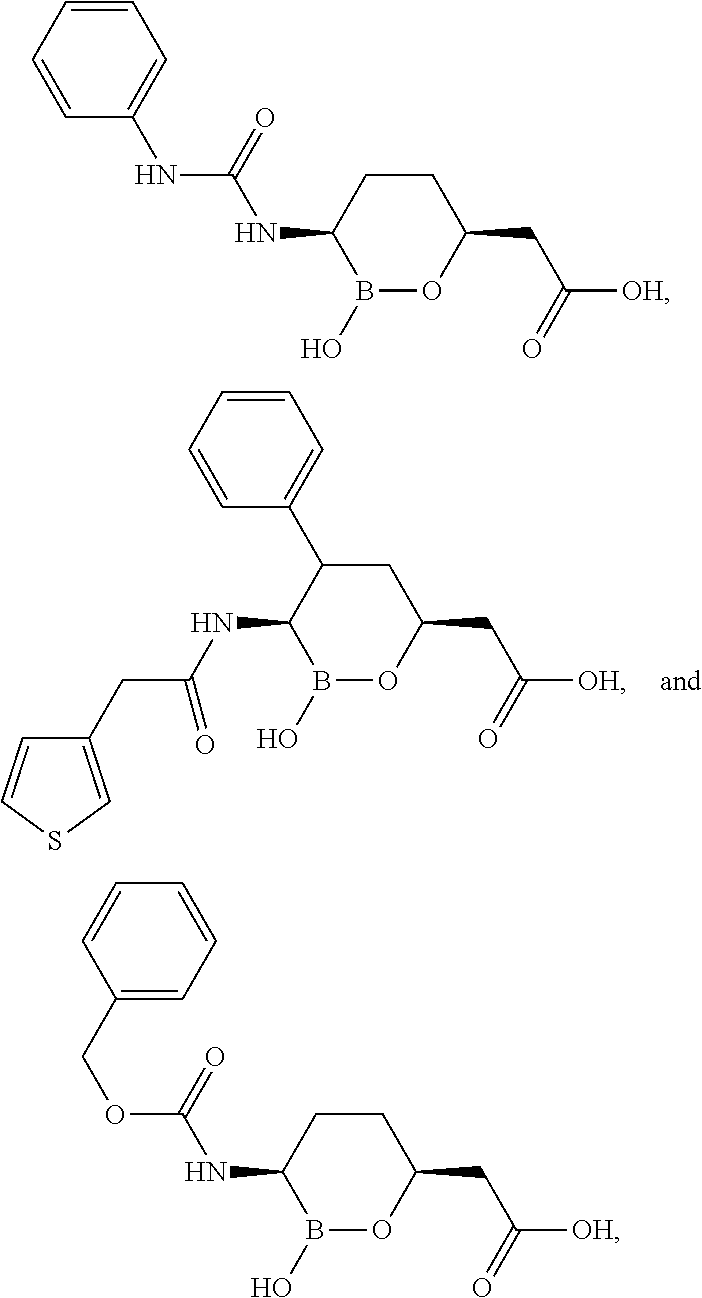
N(C1B(O)OC(CC([OH])=O)CC1C1=CC=CC=C1)C(=O)CC1=CSC=C1.N(C1B(O)OC(CC([OH])=O)CC1)C(NC1=CC=CC=C1)=O.N(C1B(O)OC(CC([OH])=O)CC1)C(OCC1=CC=CC=C1)=O
